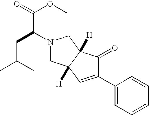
C1(C2=CC3([H])C([H])(C2=O)CN(C(CC(C)C)C(=O)OC)C3)=CC=CC=C1
